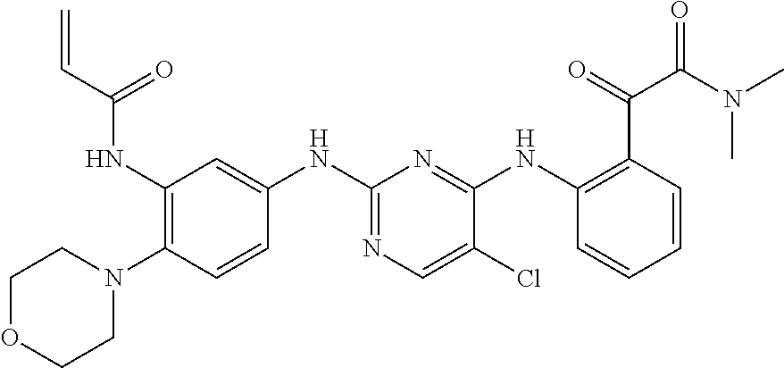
C1(NC(C=C)=O)=C(N2CCOCC2)C=CC(NC2=NC=C(Cl)C(NC3=C(C(=O)C(N(C)C)=O)C=CC=C3)=N2)=C1
